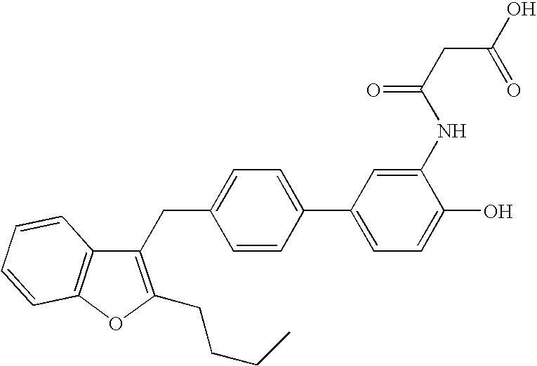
C1(CC2=CC=C(C3=CC=C(O)C(NC(CC(O)=O)=O)=C3)C=C2)=C(CCCC)OC2=C1C=CC=C2
